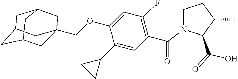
C12CC3CC(CC(COC4=CC(F)=C(C(=O)N5CCC(C)C5C(=O)O)C=C4C4CC4)(C3)C1)C2
